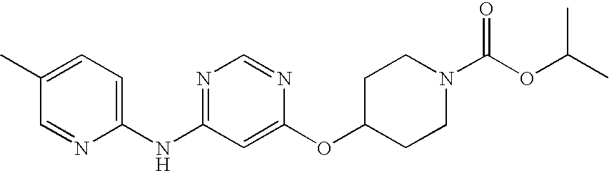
C1(C)=CC=C(NC2=NC=NC(OC3CCN(C(OC(C)C)=O)CC3)=C2)N=C1
